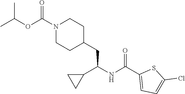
C1=C(C(NC(C2CC2)CC2CCN(C(OC(C)C)=O)CC2)=O)SC(Cl)=C1
